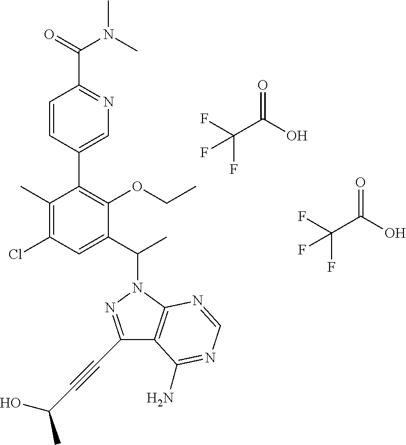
OC(C(F)(F)F)=O.OC(C(F)(F)F)=O.C1=CC(C2=C(OCC)C(C(C)N3N=C(C#CC(O)C)C4=C3N=CN=C4N)=CC(Cl)=C2C)=CN=C1C(=O)N(C)C
